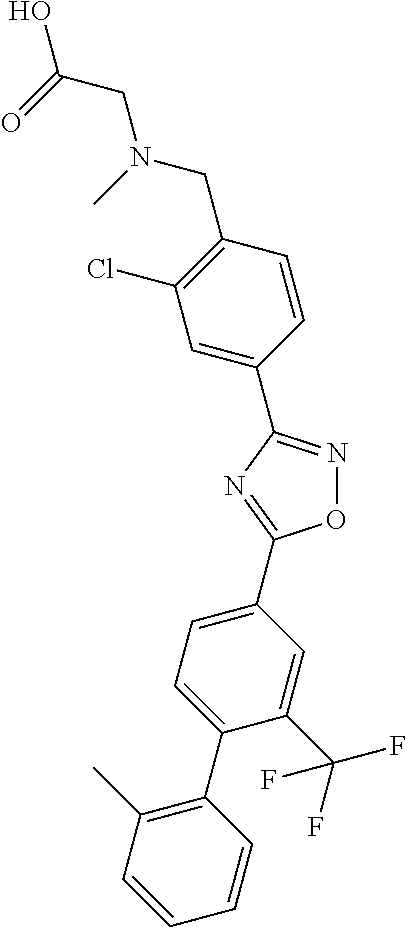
O1N=C(C2=CC(Cl)=C(CN(C)CC(O)=O)C=C2)N=C1C1=CC=C(C2=C(C)C=CC=C2)C(C(F)(F)F)=C1
